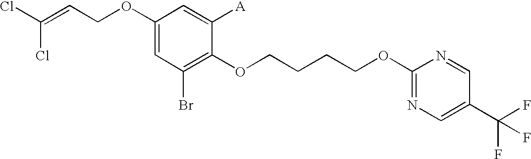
C1(OCC=C(Cl)Cl)=CC(Br)=C(OCCCCOC2=NC=C(C(F)(F)F)C=N2)C([A])=C1
